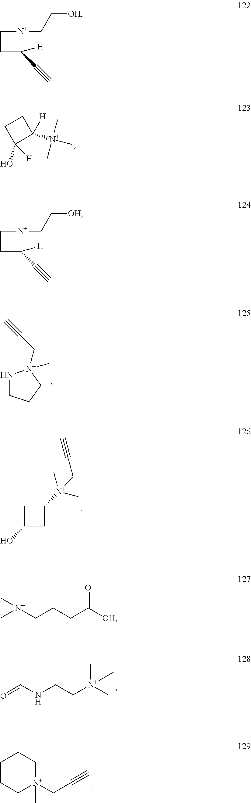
C1([N+](C)(C)C)([H])CCC1(O)[H].N1CCC[N+]1(CC#C)C.C1(O)CC([N+](C)(C)CC#C)C1.O=CNCC[N+](C)(C)C.C1CC[N+](CC#C)(C)CC1.C1CC([H])(C#C)[N+]1(CC[OH])C.C1CC([H])(C#C)[N+]1(CC[OH])C.C[N+](CCCC([OH])=O)(C)C
